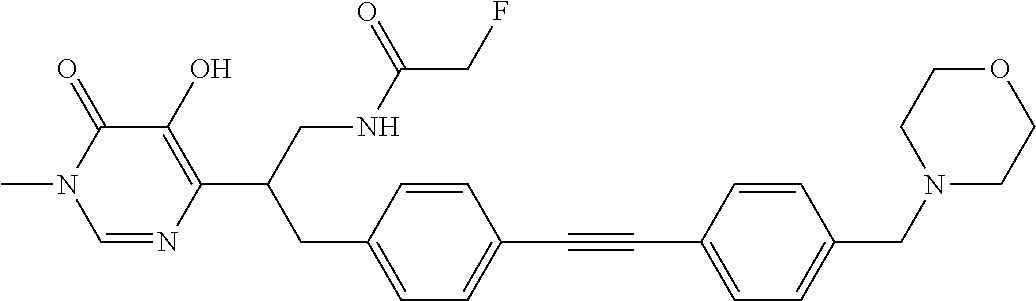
C(#CC1=CC=C(CN2CCOCC2)C=C1)C1=CC=C(CC(C2=C(O)C(=O)N(C)C=N2)CNC(CF)=O)C=C1
